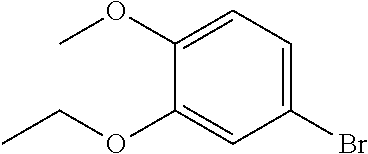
C1(Br)=CC=C(OC)C(OCC)=C1
